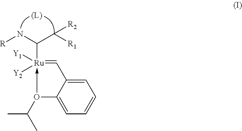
C1=C2C(=CC=C1)O(C(C)C)->[Ru]([Y1])([Y2])(C(N[R])C([R1])[R2])=C2
